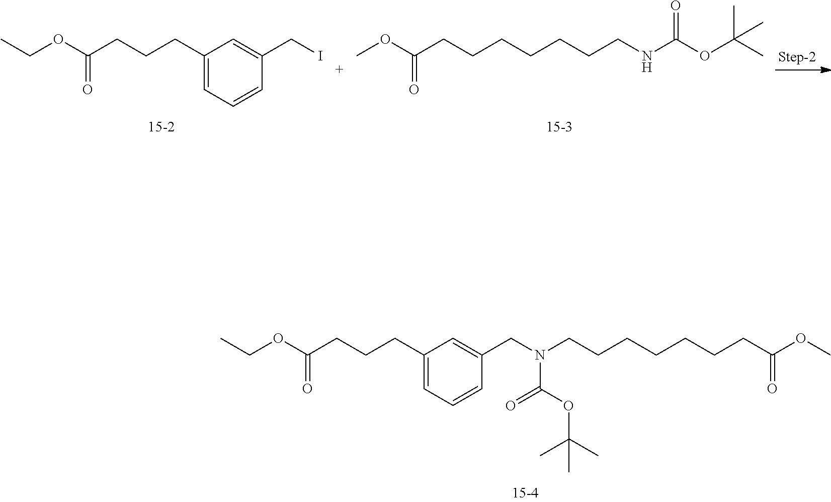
C1(CCCC(OCC)=O)=CC=CC(CN(CCCCCCCC(OC)=O)C(OC(C)(C)C)=O)=C1.C1(CCCC(OCC)=O)=CC=CC(CI)=C1.C(CCC(OC)=O)CCCCNC(OC(C)(C)C)=O
